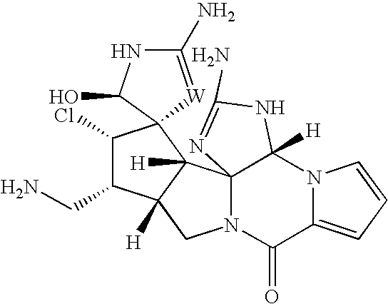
C1(Cl)C(CN)C2([H])C([H])(C13[W]=C(N)NC3O)C13N(C2)C(=O)C2=CC=CN2C1([H])NC(N)=N3
